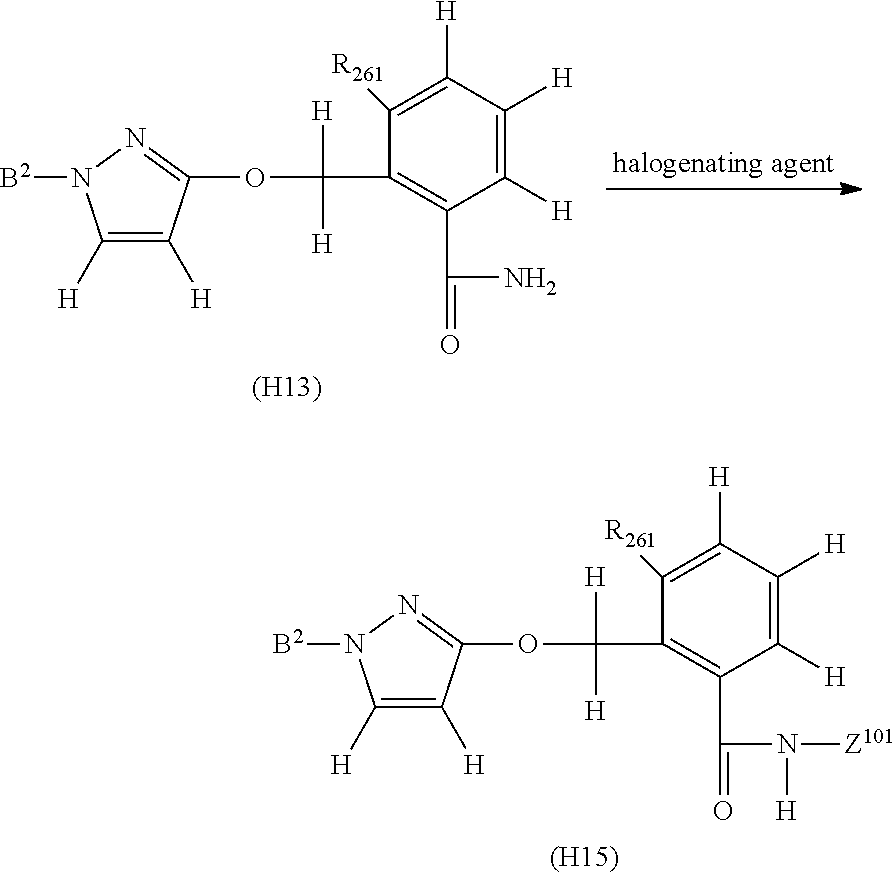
C1([H])=C([H])C([H])=C([R261])C(C([H])([H])OC2=NN([B2])C([H])=C2[H])=C1C(N([Z101])[H])=O.[(H15)].C1([H])=C([H])C([H])=C([R261])C(C([H])([H])OC2=NN([B2])C([H])=C2[H])=C1C(N)=O.[(H13)]
